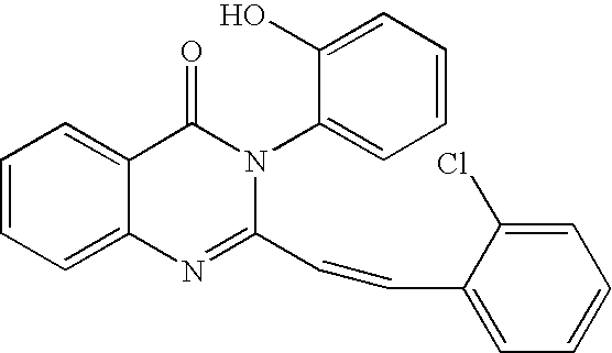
C1=CC=C2C(=C1)C(=O)N(C1=CC=CC=C1O)C(C=CC1=CC=CC=C1Cl)=N2
